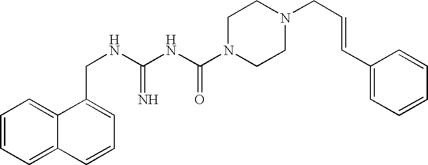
C(NC(NC(N1CCN(CC=CC2=CC=CC=C2)CC1)=O)=N)C1=CC=CC2=CC=CC=C12
